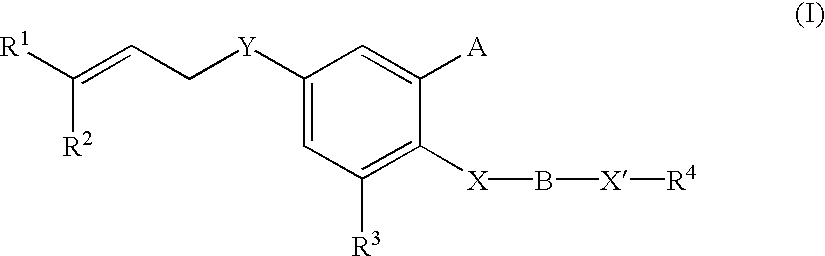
[R1]C(=CC[Y]C1=CC([R3])=C([X]B[X][R4])C([A])=C1)[R2]
